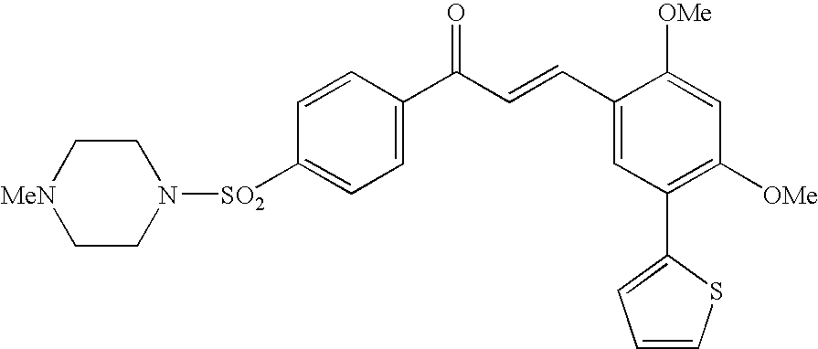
C1=C([SO2]N2CC[MeN]CC2)C=CC(C(C=CC2=CC(C3=CC=CS3)=C([OMe])C=C2[OMe])=O)=C1
